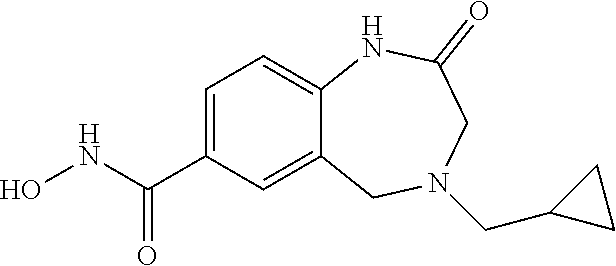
C1=C(C(NO)=O)C=C2C(=C1)NC(=O)CN(CC1CC1)C2
